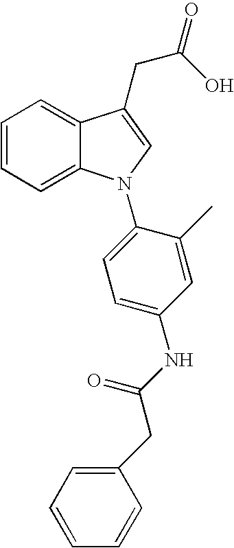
C1=CC=C2C(=C1)C(CC(=O)O)=CN2C1=CC=C(NC(CC2=CC=CC=C2)=O)C=C1C
